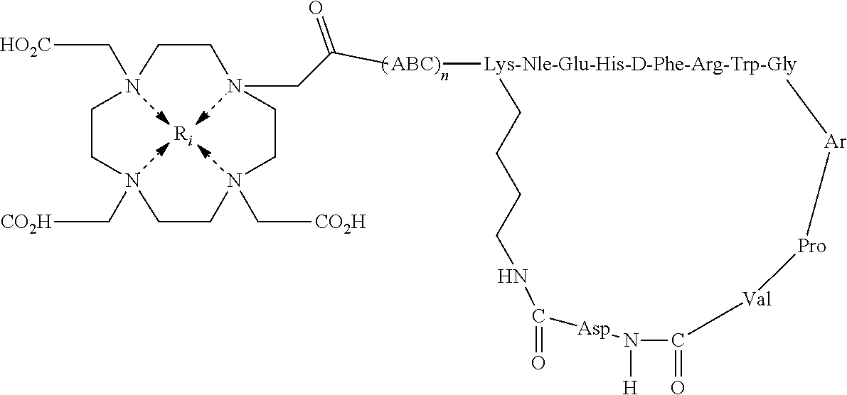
[Ri].[ABC)]([Lys-Nle-Glu-His-D-Phe-Arg-Trp-Gly]1CCCCNC(=O)[Asp]N([H])C(=O)[Val][Pro][Ar]1)C(CN1CCN(C[HO2C])CCN(C[CO2H])CCN(C[CO2H])CC1)=O
